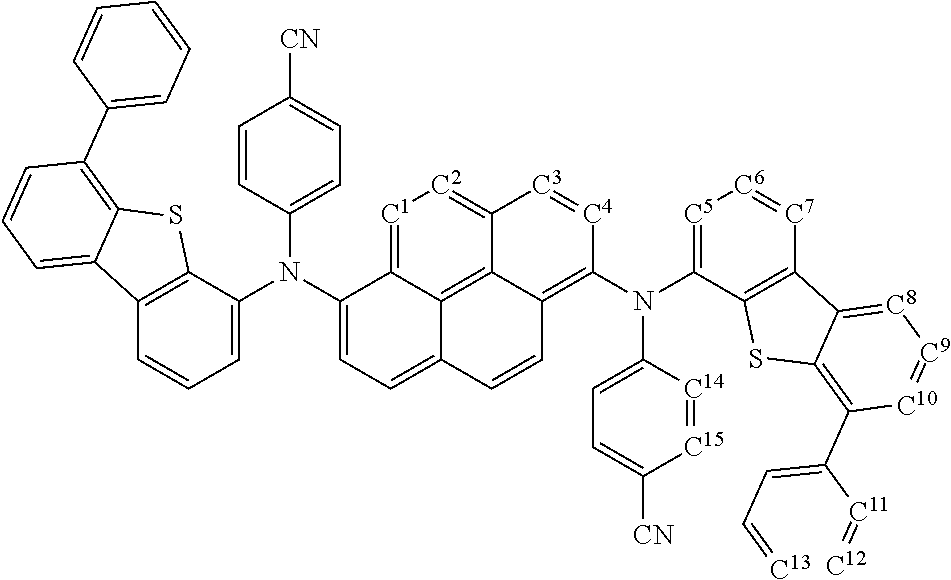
C12=C(C(N(C3=CC=C4C5=C6C(=C(N(C7=CC=C([CN])[C15]=[C14]7)C7=[C5][C6]=[C7]C8=C7SC7=C(C(=CC=[C13])[C11]=[C12])[C10]=[C9][C8]=C87)[C4]=[C3]C6=[C2][C1]=C35)C=C4)C3=CC=C([CN])C=C3)=CC=C1)SC1=C(C3=CC=CC=C3)C=CC=C21
